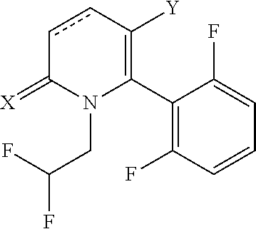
C1(C2=C([Y])ccC(=[X])N2CC(F)F)=C(F)C=CC=C1F
